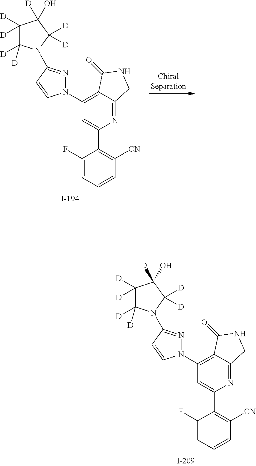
C1(F)=CC=CC([CN])=C1C1=CC(N2N=C(N3C([D])([D])C([D])([D])C(O)([D])C3([D])[D])C=C2)=C2C(=N1)CNC2=O.C1(F)=CC=CC([CN])=C1C1=CC(N2N=C(N3C([D])([D])C([D])([D])C(O)([D])C3([D])[D])C=C2)=C2C(=N1)CNC2=O
